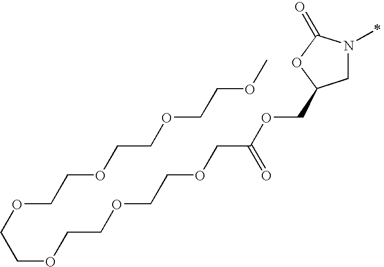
C1N(C)C(=O)OC1COC(COCCOCCOCCOCCOCCOCCOC)=O
